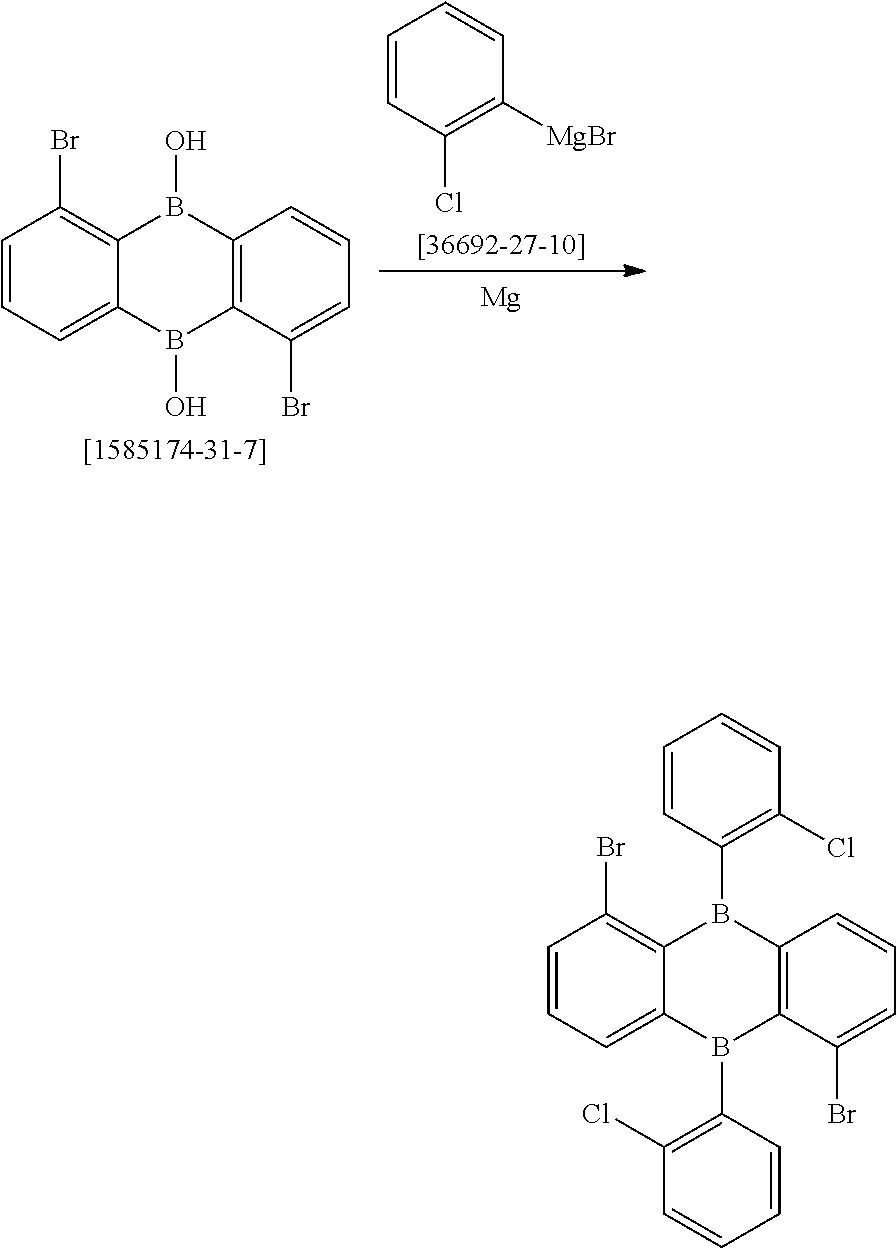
C1=CC=CC(Cl)=C1[MgBr].[Mg].B1(O)C2=C(C(Br)=CC=C2)B(O)C2=CC=CC(Br)=C12.C1(B2C3=C(C(Br)=CC=C3)B(C3=C(Cl)C=CC=C3)C3=CC=CC(Br)=C23)=C(Cl)C=CC=C1
